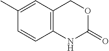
C12=C(C=C(C)C=C1)COC(=O)N2
